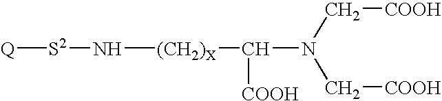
[Q][S2]N[(CH2)X]C([COOH])N(C[COOH])C[COOH]
